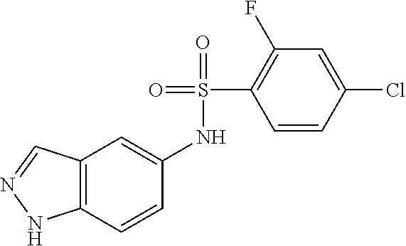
C1(F)=C(S(NC2=CC3=C(C=C2)NN=C3)(=O)=O)C=CC(Cl)=C1
